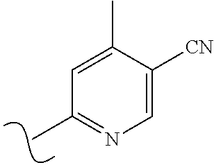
CC1=NC=C([CN])C(C)=C1
